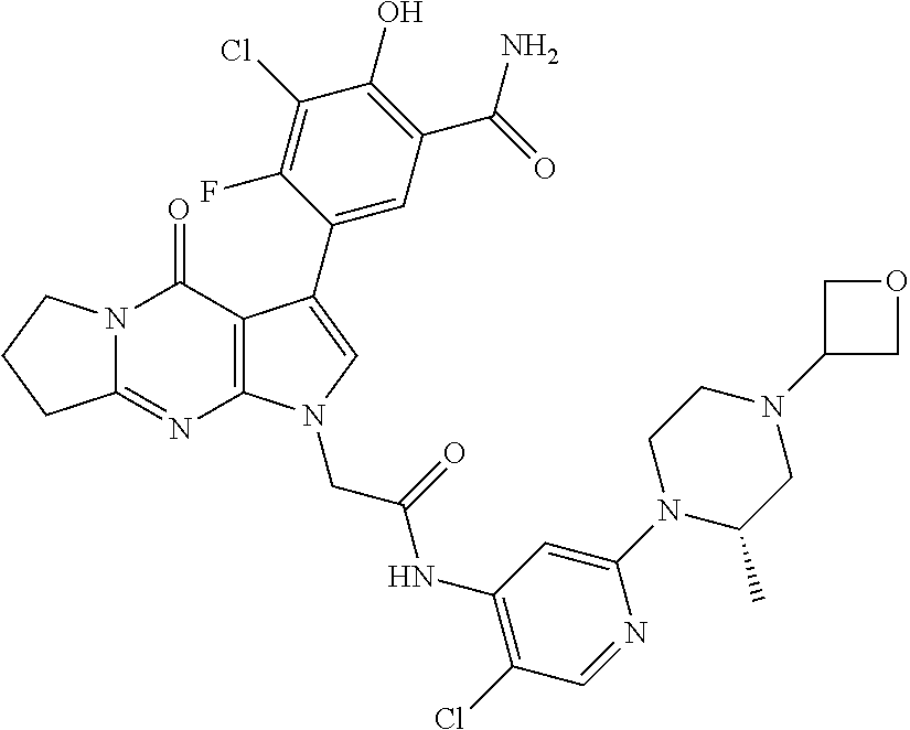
C12=NC3=C(C(=O)N1CCC2)C(C1=CC(C(=O)N)=C(O)C(Cl)=C1F)=CN3CC(=O)NC1=C(Cl)C=NC(N2C(C)CN(C3COC3)CC2)=C1
